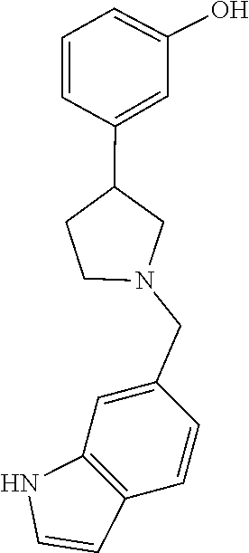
C1(CN2CC(C3=CC(O)=CC=C3)CC2)=CC2=C(C=C1)C=CN2
